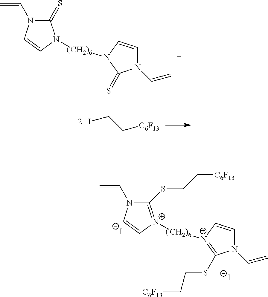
C1(=S)N(C=C)C=CN1[CH2)6]N1C=CN(C=C)C1=S.ICC[C6F13].C1(SCC[C6F13])=[N+]([CH2)6][N+]2=C(SCC[C6F13])N(C=C)C=C2)C=CN1C=C.[I-].[I-]
